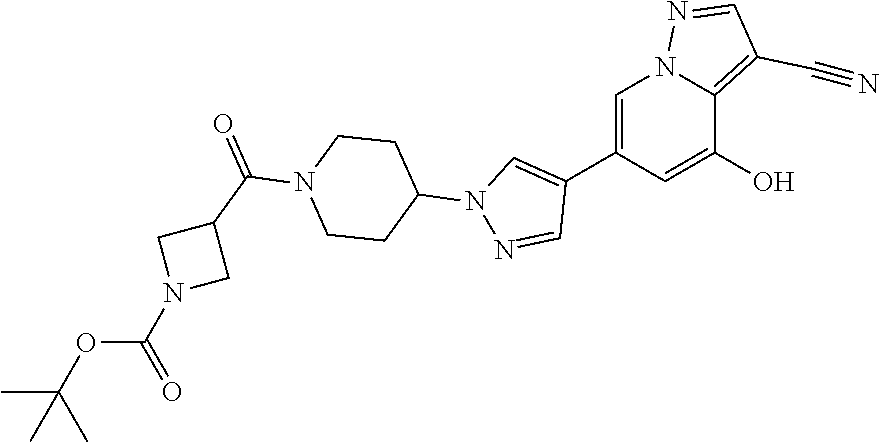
C1(C2=CN(C3CCN(C(C4CN(C(OC(C)(C)C)=O)C4)=O)CC3)N=C2)=CN2N=CC(C#N)=C2C(O)=C1
